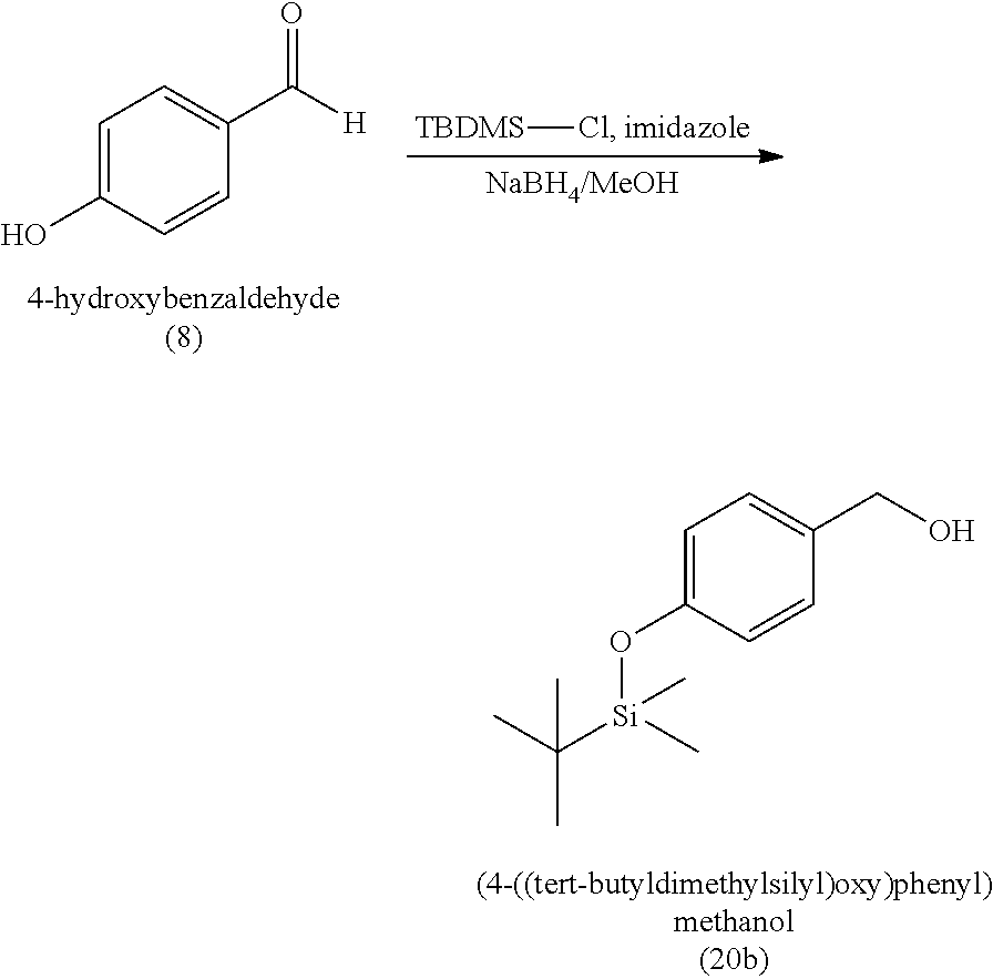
[TBDMS]Cl.C1=C(O)C=CC(C([H])=O)=C1.C1=C(O[Si](C(C)(C)C)(C)C)C=CC(CO)=C1
